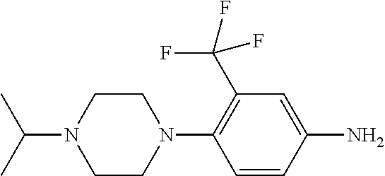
C1CN(C2=C(C(F)(F)F)C=C(N)C=C2)CCN1C(C)C
